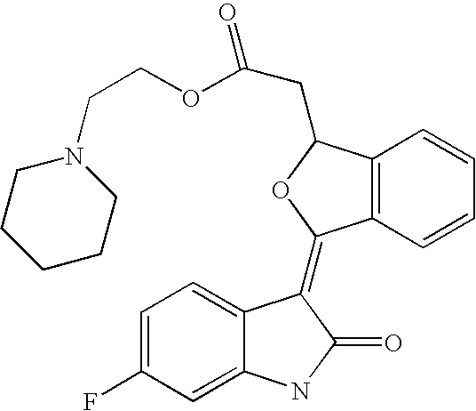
C1=C(F)C=C2C(=C1)C(=C1C3=C(C(CC(OCCN4CCCCC4)=O)O1)C=CC=C3)C(=O)N2
